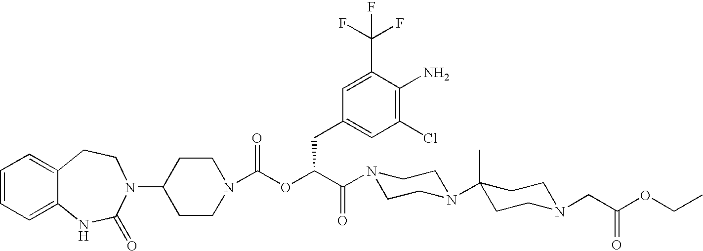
C1(N2C(=O)NC3=CC=CC=C3CC2)CCN(C(OC(C(N2CCN(C3(C)CCN(CC(OCC)=O)CC3)CC2)=O)CC2=CC(Cl)=C(N)C(C(F)(F)F)=C2)=O)CC1
